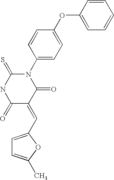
C1=CC(OC2=CC=C(N3C(=S)NC(=O)C(=CC4=CC=C(C)O4)C3=O)C=C2)=CC=C1
